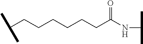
CC(C)CCCCCCC(NC(C)C)=O
